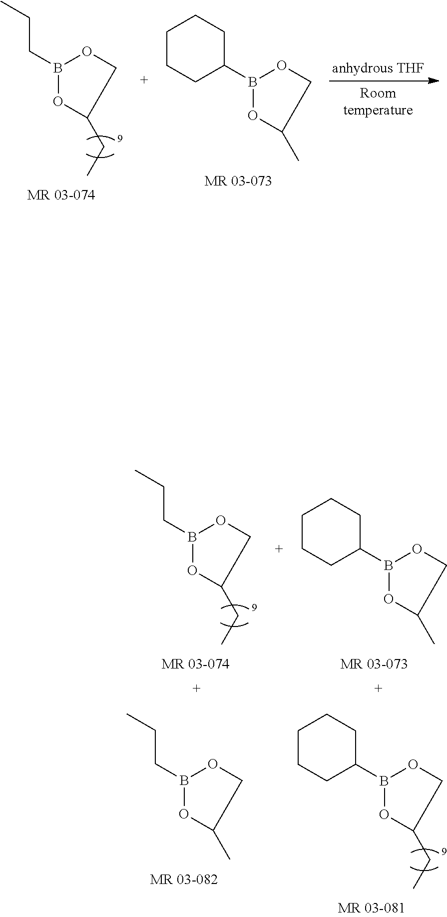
C1(B2OC(C)CO2)CCCCC1.CCCB1OC(CC)CO1.C1(B2OC(C)CO2)CCCCC1.CCCB1OC(CC)CO1.C1(B2OC(CC)CO2)CCCCC1.C(B1OC(C)CO1)CC
